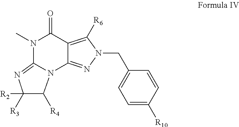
N1(C)C(=O)C2=C([R6])N(CC3=CC=C([R10])C=C3)N=C2N2C([R4])C([R2])([R3])N=C12
